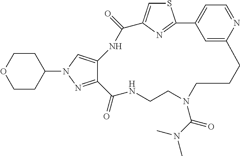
S1C=C2N=C1C1=CC=NC(=C1)CCCN(C(N(C)C)=O)CCNC(=O)C1=NN(C3CCOCC3)C=C1NC2=O
